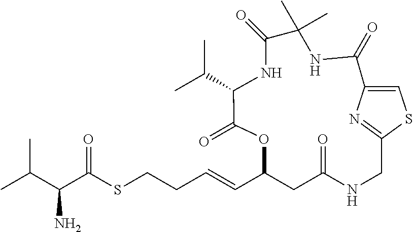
C(CC=CC1CC(=O)NCC2=NC(=CS2)C(=O)NC(C)(C)C(=O)NC(C(C)C)C(=O)O1)SC(C(C(C)C)N)=O
